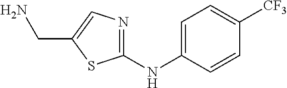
C1(NC2=CC=C([CF3])C=C2)=NC=C(CN)S1
